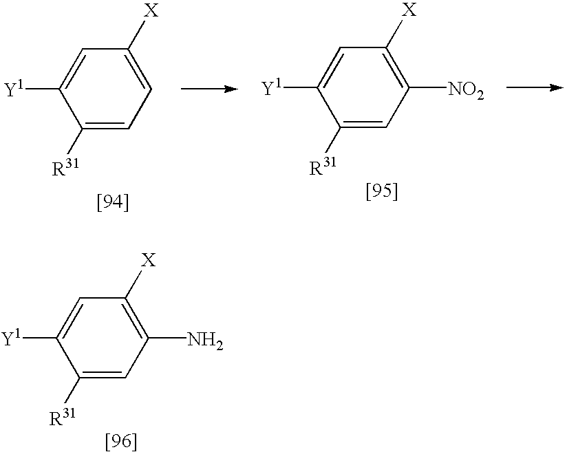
C1([R31])=CC=C([X])C=C1[Y1].C1([R31])=CC([NO2])=C([X])C=C1[Y1].C1([R31])=CC(N)=C([X])C=C1[Y1]
